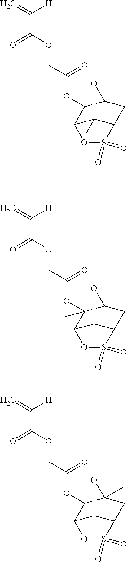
C=C([H])C(=O)OCC(=O)OC1(C)C2C3C(CC1O3)S(=O)(=O)O2.C=C([H])C(=O)OCC(=O)OC1(C)C2(C)C3C(CC1(C)O3)S(=O)(=O)O2.C=C([H])C(=O)OCC(=O)OC1C2OS(=O)(=O)C3CC1OC23C
